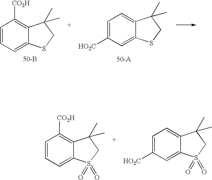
C1=CC=C2C(=C1[CO2H])C(C)(C)CS2.[50-B].C1=C([HO2C])C=C2C(=C1)C(C)(C)CS2.[50-A].C1=CC=C2C(=C1[CO2H])C(C)(C)CS2(=O)=O.C1=C([HO2C])C=C2C(=C1)C(C)(C)CS2(=O)=O
